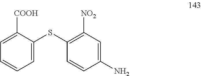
C1=C([COOH])C(SC2=C([NO2])C=C(N)C=C2)=CC=C1
